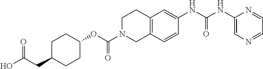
C1C(CC(O)=O)CCC(OC(N2CC3=C(CC2)C=C(NC(NC2=CN=CC=N2)=O)C=C3)=O)C1
